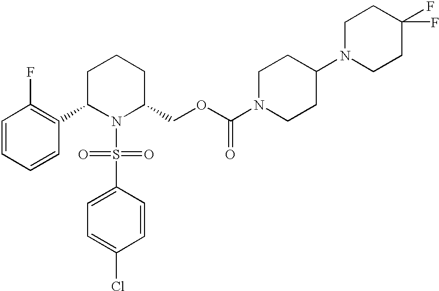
C1=CC=CC(C2N(S(C3=CC=C(Cl)C=C3)(=O)=O)C(COC(N3CCC(N4CCC(F)(F)CC4)CC3)=O)CCC2)=C1F
